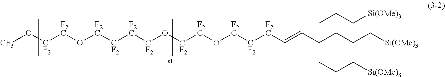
[CF3]O[CF2][F2C]O[F2C][CF2][F2C][CF2]O[CF2][F2C]O[F2C][CF2][F2C]C=CC(CCC[Si(OMe)3])(CCC[Si(OMe)3])CCC[Si(OMe)3]
